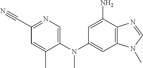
C1=C(N(C2=CC3=C(C(N)=C2)N=CN3C)C)C(C)=CC(C#N)=N1
